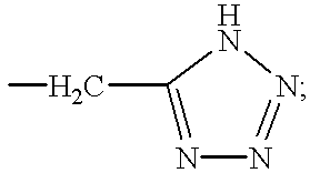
C1(CC)=NN=NN1
